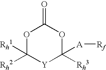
O1C([Rh1])([Rh2])[Y]C([Rh3])([A][Rf])OC1=O
